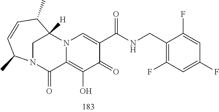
C1(CNC(C2=CN3C(=C(O)C2=O)C(=O)N2CC3([H])C(C)C=CC2C)=O)=C(F)C=C(F)C=C1F
